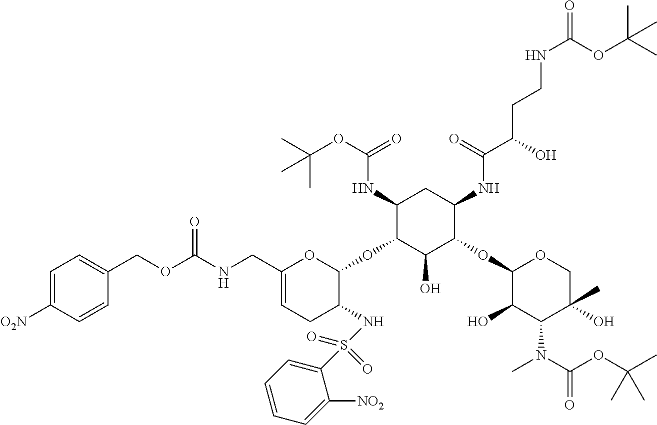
C1(NC(OC(C)(C)C)=O)C(OC2OC(CNC(=O)OCC3=CC=C([O2N])C=C3)=CCC2NS(C2=CC=CC=C2[NO2])(=O)=O)C(O)C(OC2C(O)C(N(C)C(=O)OC(C)(C)C)C(C)(O)CO2)C(NC(C(O)CCNC(=O)OC(C)(C)C)=O)C1
